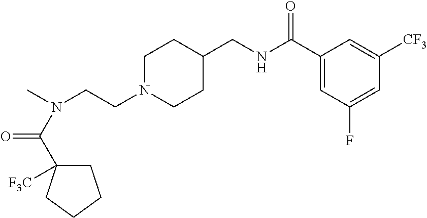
C(CN1CCC(CNC(C2=CC(F)=CC([CF3])=C2)=O)CC1)N(C)C(=O)C1([F3C])CCCC1
